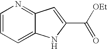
C1=CC=C2C(=N1)C=C(C([OEt])=O)N2
